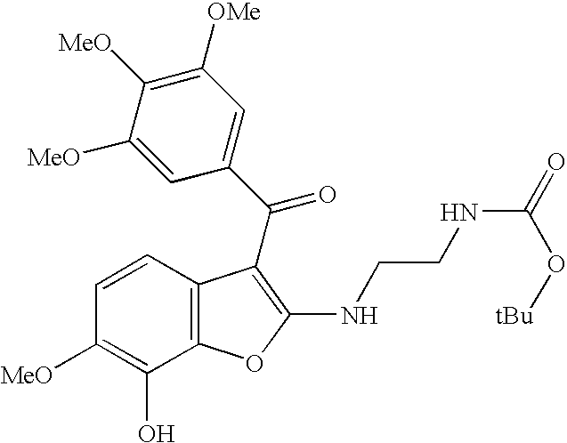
C1=C([MeO])C([MeO])=C([OMe])C=C1C(=O)C1=C(NCCNC(=O)O[tBu])OC2=C1C=CC([MeO])=C2O
